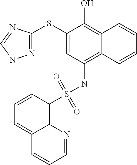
N1=C(SC2=CC(NS(C3=C4C(=CC=C3)C=CC=N4)(=O)=O)=C3C(=C2O)C=CC=C3)N=CN1
